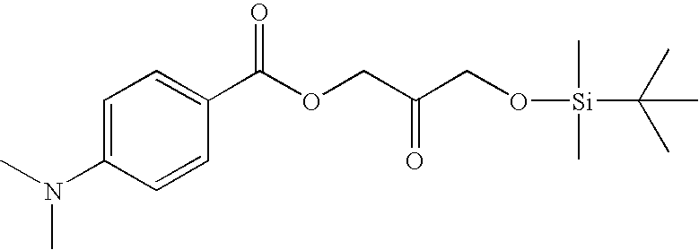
C1=C(N(C)C)C=CC(C(OCC(CO[Si](C)(C)C(C)(C)C)=O)=O)=C1
